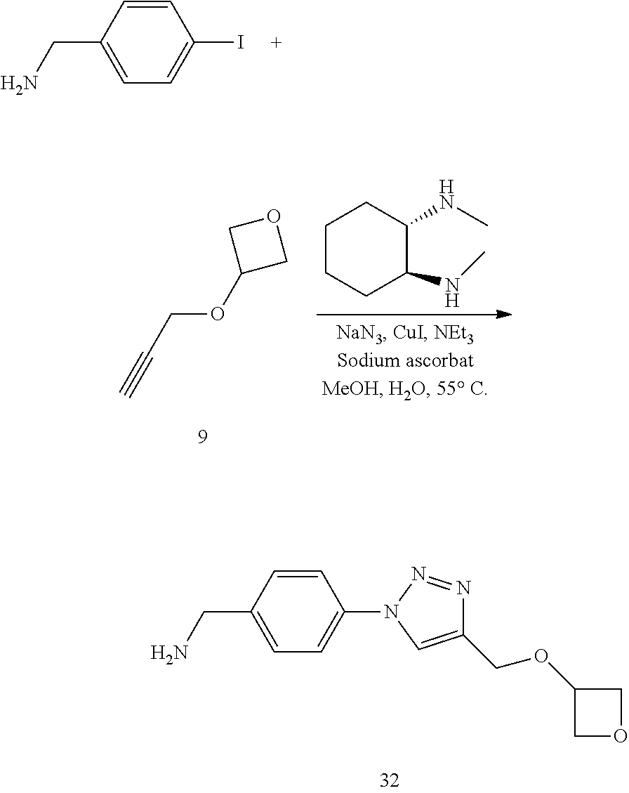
C1=CC(CN)=CC=C1I.C1CCC(NC)C(NC)C1.C(OC1COC1)C#C.C1=CC(CN)=CC=C1N1C=C(COC2COC2)N=N1
